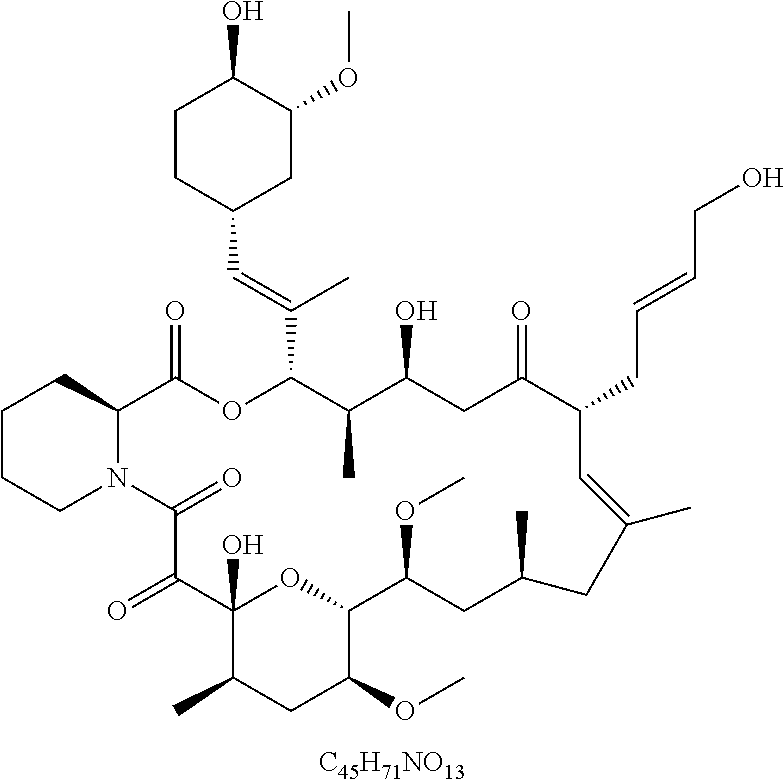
[C45H71NO13].C1CCN2C(C1)C(=O)OC(C(=CC1CC(OC)C(O)CC1)C)C(C)C(O)CC(=O)C(CC=CCO)C=C(C)CC(C)CC(OC)C1OC(O)(C(=O)C2=O)C(C)CC1OC
